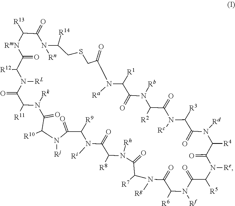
C1(=O)C([R6])N([Rf])C(=O)C([R5])N([Re])C(=O)C([R4])N([Rd])C(=O)C([R3])N([Rc])C(=O)C([R2])N([Rb])C(=O)C([R1])N([Ra])C(=O)CSCC([R14])N([Rn])C(=O)C([R13])[RmN]C(=O)C([R12])N([RL])C(=O)C([R11])N([Rk])C(=O)C([R10])N([Rj])C(=O)C([R9])N([Ri])C(=O)C([R8])N([Rh])C(=O)C([R7])N1[Rg]
